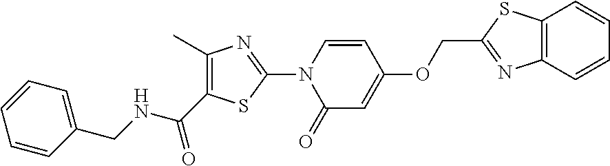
C1=CN(C2=NC(C)=C(C(NCC3=CC=CC=C3)=O)S2)C(=O)C=C1OCC1=NC2=C(C=CC=C2)S1
